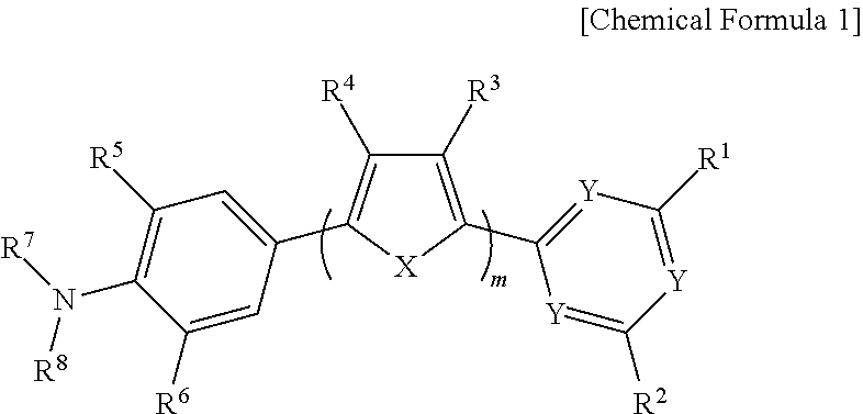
C1([R5])=C(N([R7])[R8])C([R6])=CC(C2=C([R4])C([R3])=C(C3=[Y]C([R1])=[Y]C([R2])=[Y]3)[X]2)=C1
